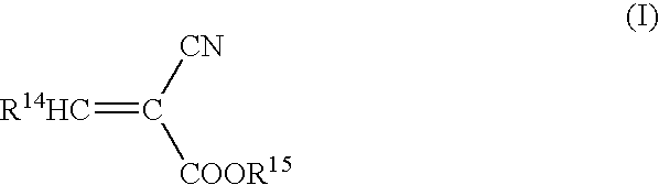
[R14HC]=C([CN])[COOR15]
